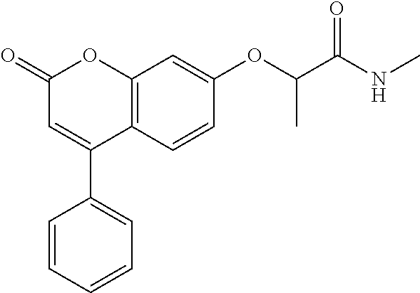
C12=C(C=CC(OC(C(NC)=O)C)=C1)C(C1=CC=CC=C1)=CC(=O)O2
